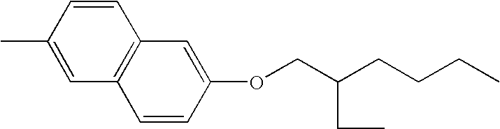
C1=CC(C)=CC2=C1C=C(OCC(CCCC)CC)C=C2
